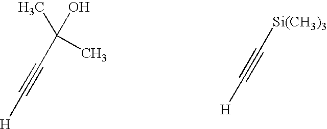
C(C)(C)(O)C#C[H].[Si(CH3)3]C#C[H]
